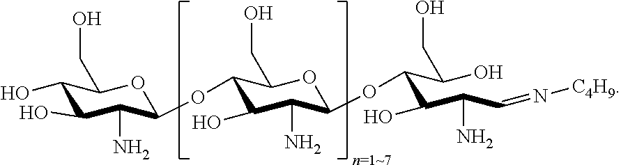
C1(O)C(O)C(N)C(OC2C(O)C(N)C(OC(C(C(C=N[C4H9])N)O)C(O)CO)OC2CO)OC1CO
